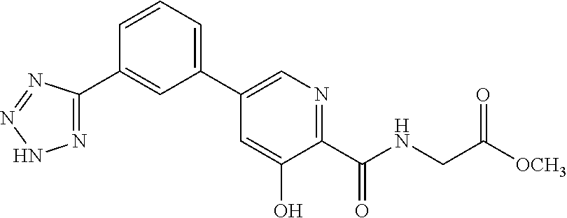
C1=CC=C(C2=CN=C(C(NCC([OCH3])=O)=O)C(O)=C2)C=C1C1=NNN=N1
